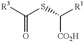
[CO2H]C(SC([R3])=O)[R1]
